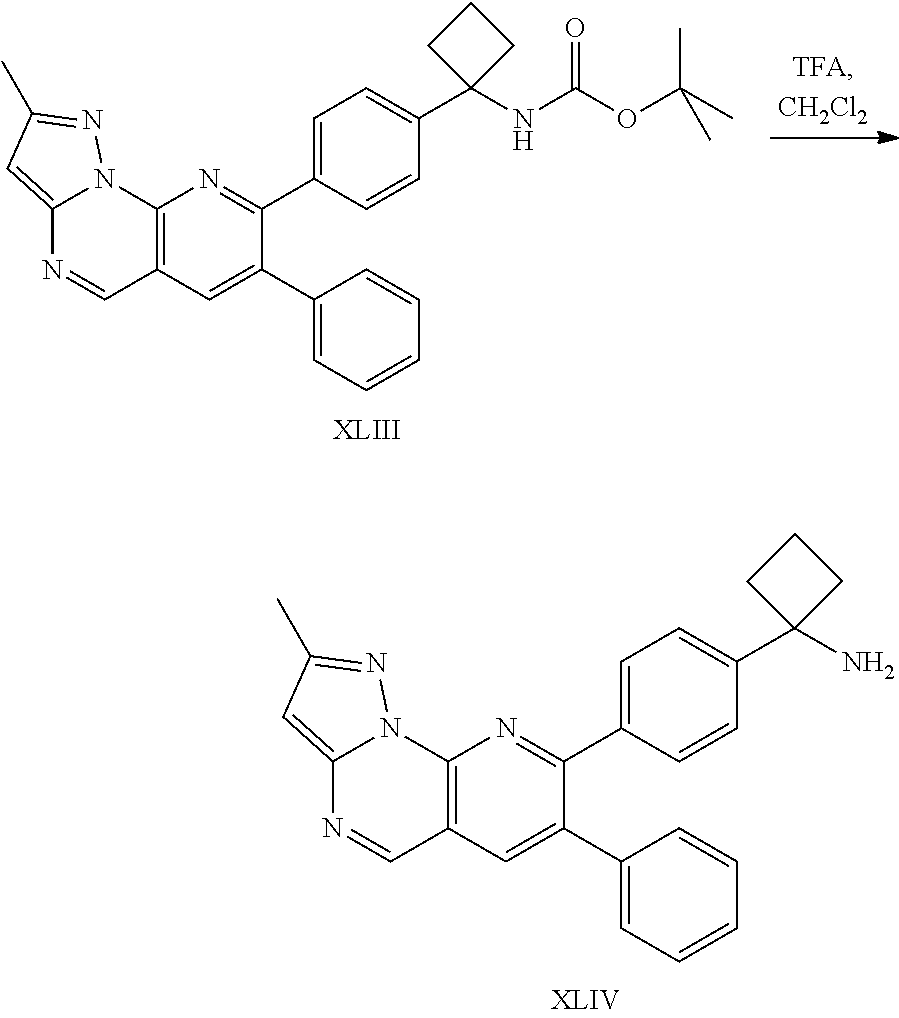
C1=C(C2=NC3=C(C=C2C2=CC=CC=C2)C=NC2=CC(C)=NN32)C=CC(C2(NC(OC(C)(C)C)=O)CCC2)=C1.C1=C(C2=NC3=C(C=C2C2=CC=CC=C2)C=NC2=CC(C)=NN32)C=CC(C2(N)CCC2)=C1
